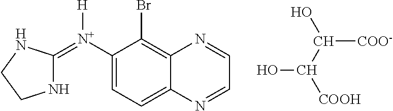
C1([N+](=C2NCCN2)[H])=CC=C2C(=C1Br)N=CC=N2.OC(C([COOH])O)[COO-]
